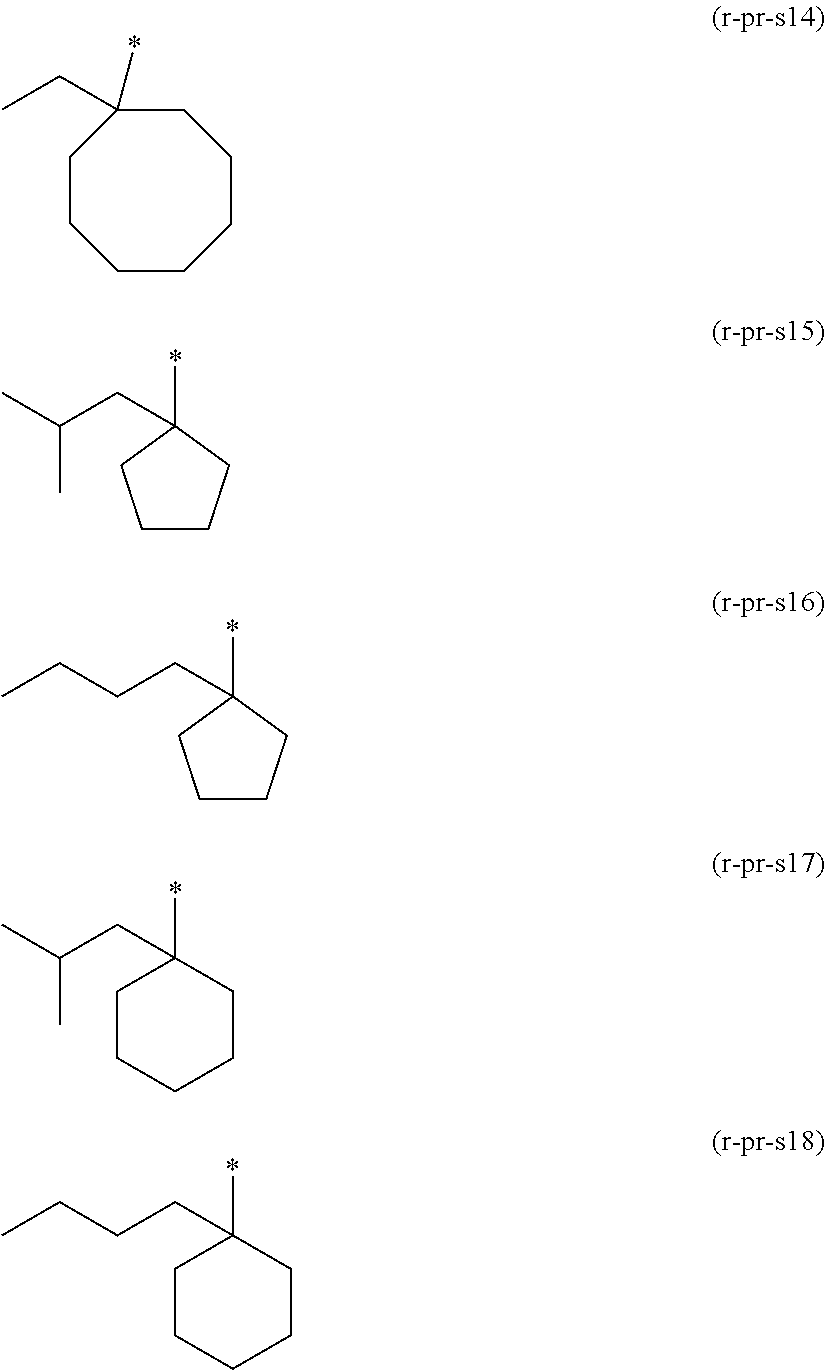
C1CCCCC(*)(CC)CC1.C1CCC(*)(CC(C)C)C1.C1CCC(*)(CCCC)C1.C1(*)(CC(C)C)CCCCC1.C1(*)(CCCC)CCCCC1
